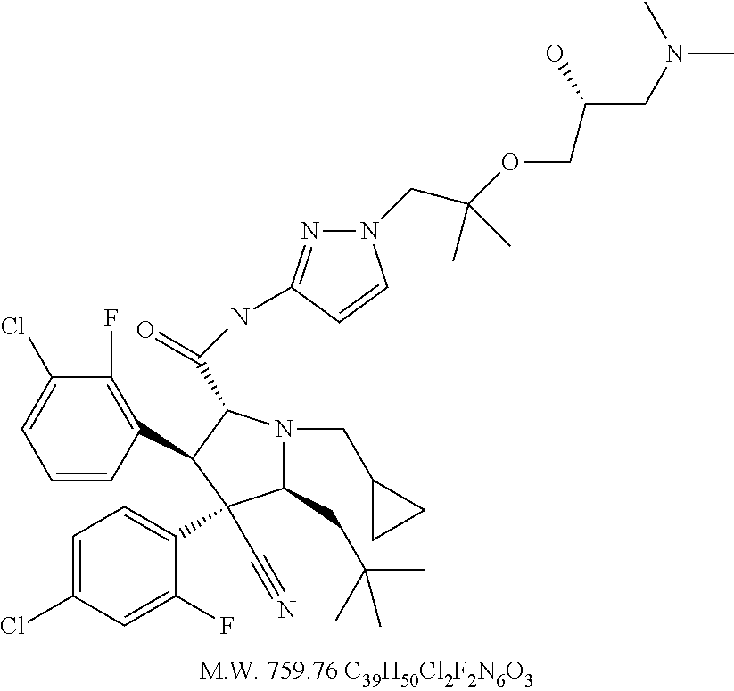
C1=CC(C2C(C(=O)NC3=NN(CC(OCC(CN(C)C)O)(C)C)C=C3)N(CC3CC3)C(CC(C)(C)C)C2(C2=CC=C(Cl)C=C2F)C#N)=C(F)C(Cl)=C1
